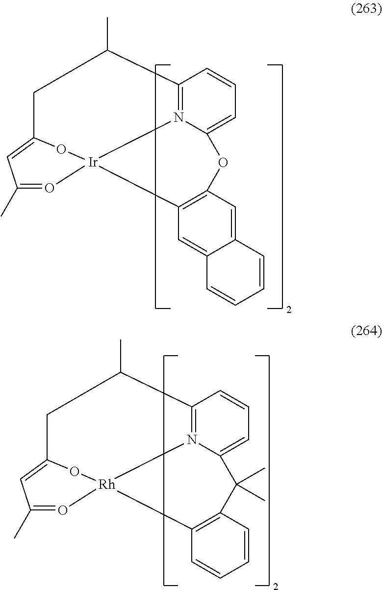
C12=N3C(=CC=C1)OC1=C(C=C4C(=C1)C=CC=C4)[Ir]31O=C(C)C=C(O1)CC2C.C12=N3C(=CC=C1)C(C)(C)C1=C(C=CC=C1)[Rh]31O=C(C)C=C(O1)CC2C
